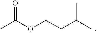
CC(OCCC(C)C)=O
